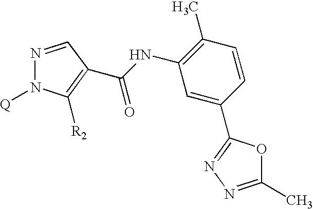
N1=CC(C(NC2=C(C)C=CC(C3=NN=C(C)O3)=C2)=O)=C([R2])N1[Q]
